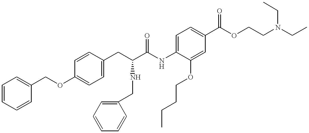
C1=CC=CC(COC2=CC=C(CC(C(NC3=CC=C(C(OCCN(CC)CC)=O)C=C3OCCCC)=O)NCC3=CC=CC=C3)C=C2)=C1
